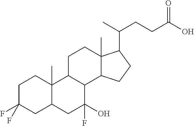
C1C(F)(F)CC2C(C)(C1)C1C(C(F)(O)C2)C2C(C)(CC1)C(C(C)CCC(O)=O)CC2
